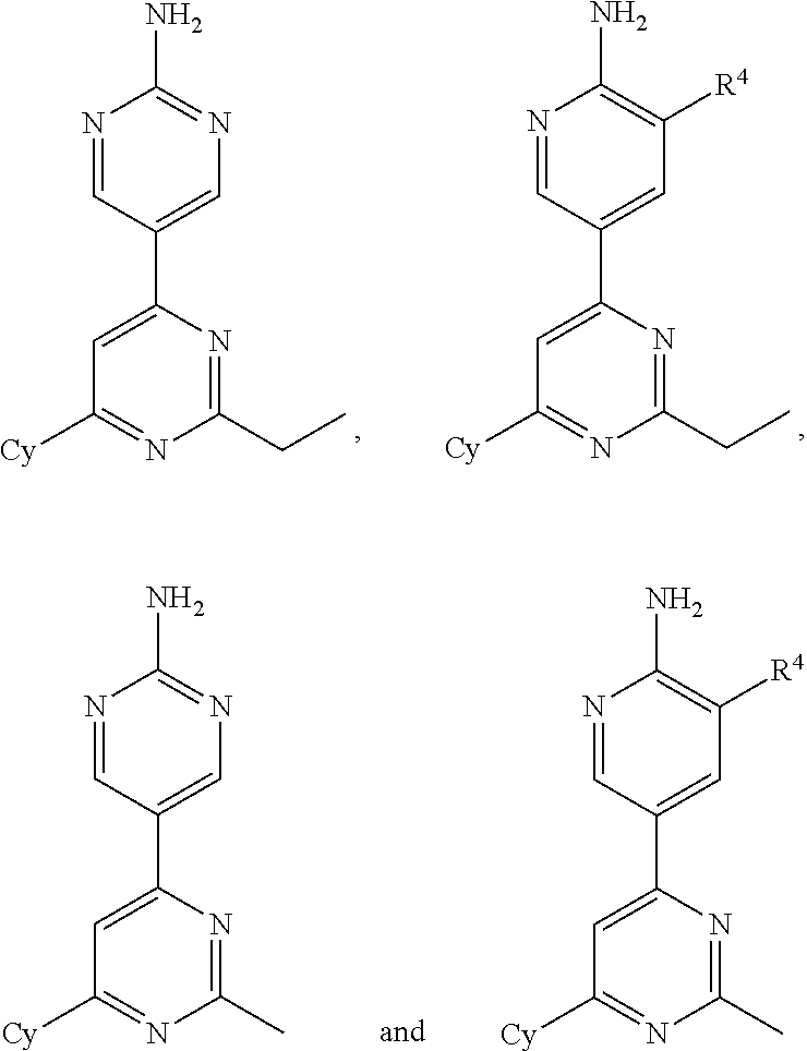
N1=CC(C2=CC([Cy])=NC(CC)=N2)=CN=C1N.N1=CC(C2=CC([Cy])=NC(CC)=N2)=CC([R4])=C1N.N1=CC(C2=CC([Cy])=NC(C)=N2)=CN=C1N.N1=CC(C2=CC([Cy])=NC(C)=N2)=CC([R4])=C1N
